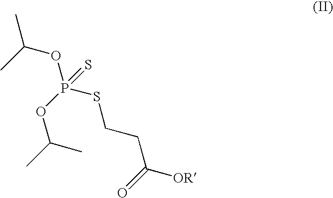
C(OP(=S)(OC(C)C)SCCC(=O)[OR])(C)C
